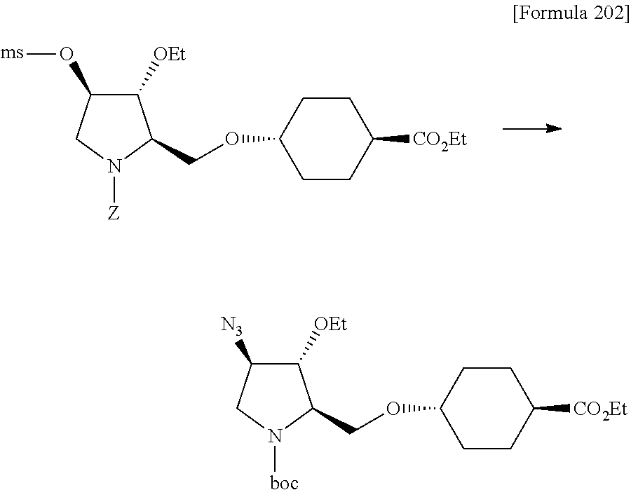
C1([OEt])C([N3])CN([boc])C1COC1CCC([CO2Et])CC1.C1([OEt])C(O[ms])CN([Z])C1COC1CCC([CO2Et])CC1
